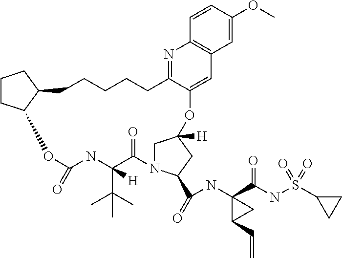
C1CC2C(C1)CCCCCC1=NC3=C(C=C1OC1([H])CN(C(C(=O)NC4(C(=O)NS(=O)(C5CC5)=O)C(C=C)C4)C1)C(=O)C(C(C)(C)C)([H])NC(=O)O2)C=C(OC)C=C3
